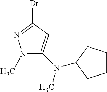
N1(C)N=C(Br)C=C1N(C)C1CCCC1
